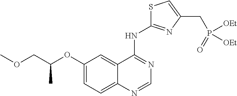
C1(OC(COC)C)=CC=C2C(=C1)C(NC1=NC(CP(=O)([OEt])[OEt])=CS1)=NC=N2
